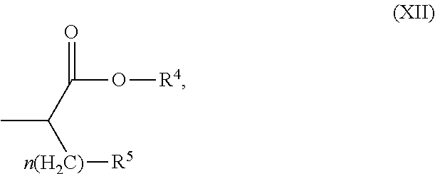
O=C(C([n(H2C)][R5])C)O[R4]
